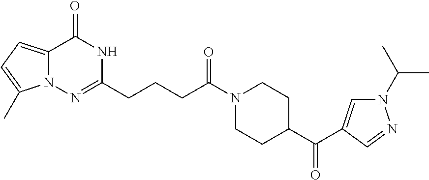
C12=CC=C(C)N1N=C(CCCC(N1CCC(C(=O)C3=CN(C(C)C)N=C3)CC1)=O)NC2=O
